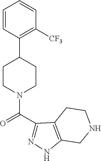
C1=CC(C2CCN(C(C3=NNC4=C3CCNC4)=O)CC2)=C([CF3])C=C1
